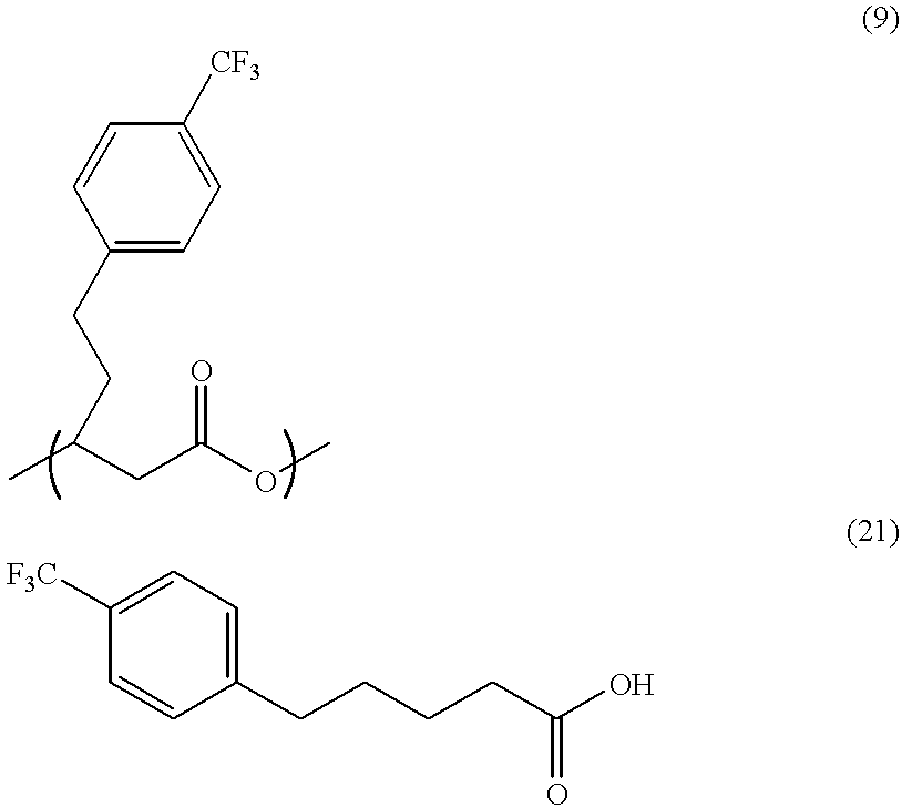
C(C(OC)=O)C(C)CCC1=CC=C([CF3])C=C1.C1=CC(CCCCC(O)=O)=CC=C1[F3C]
